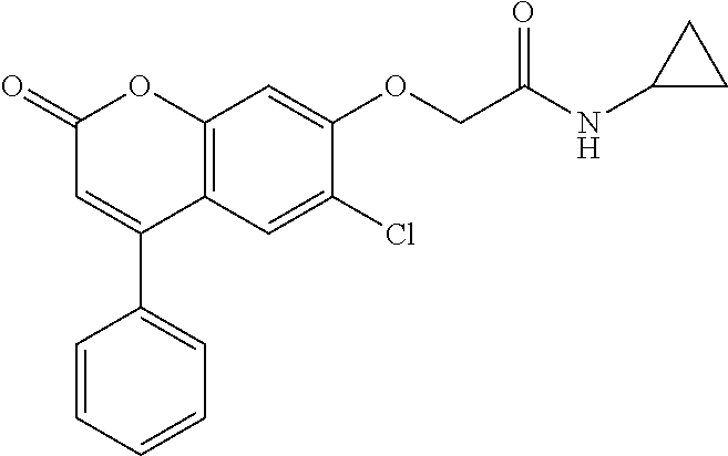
C12=C(C=C(Cl)C(OCC(NC3CC3)=O)=C1)C(C1=CC=CC=C1)=CC(=O)O2
